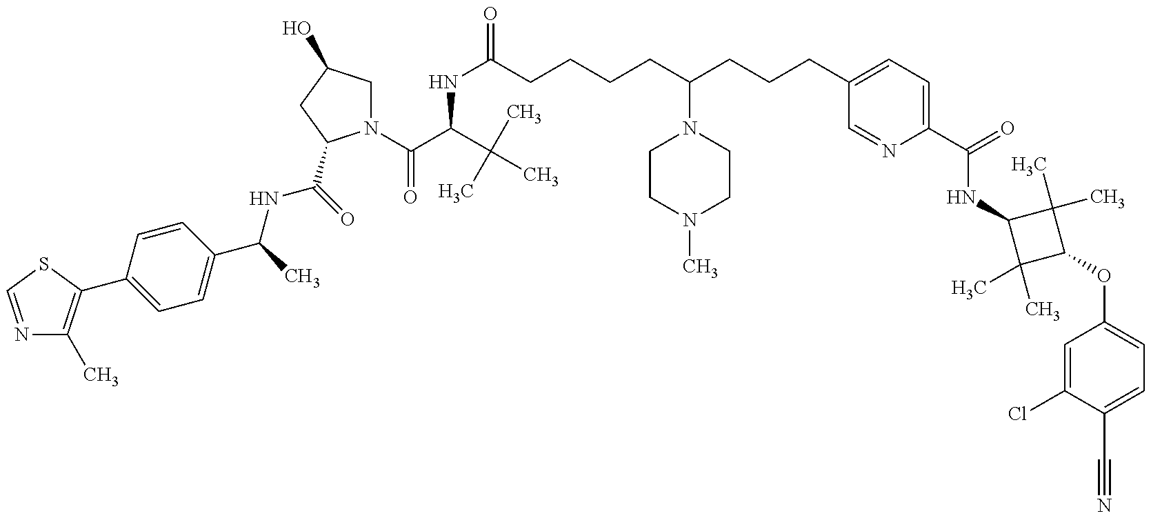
N1=CSC(C2=CC=C(C(NC(=O)C3N(C(=O)C(C(C)(C)C)NC(=O)CCCCC(CCCC4=CC=C(C(=O)NC5C(C)(C)C(OC6=CC=C(C#N)C(Cl)=C6)C5(C)C)N=C4)N4CCN(C)CC4)CC(O)C3)C)C=C2)=C1C
